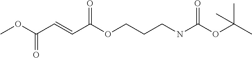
COC(C=CC(OCCCNC(OC(C)(C)C)=O)=O)=O
